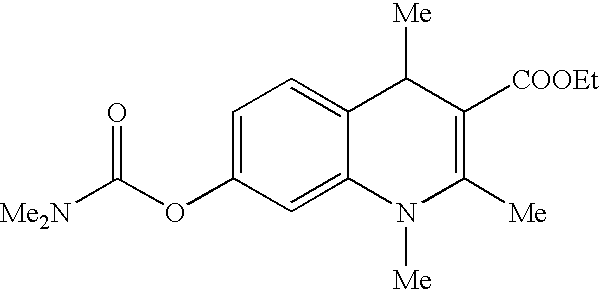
C1=C(OC([Me2N])=O)C=C2C(=C1)C([Me])C([COOEt])=C([Me])N2[Me]
